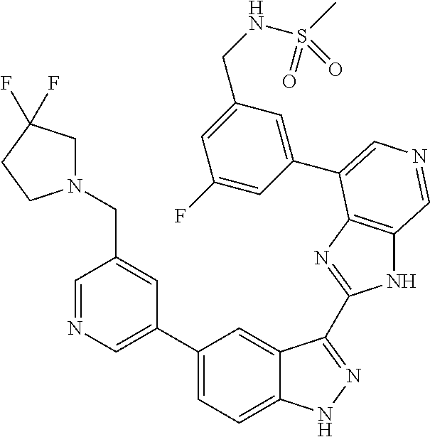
C1(C2=CN=CC(CN3CC(F)(F)CC3)=C2)=CC=C2C(=C1)C(C1=NC3=C(N1)C=NC=C3C1=CC(CNS(C)(=O)=O)=CC(F)=C1)=NN2
